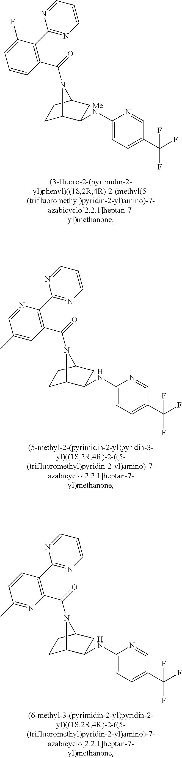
C1C2C([MeN]C3=CC=C(C(F)(F)F)C=N3)CC(C1)N2C(=O)C1=C(C2=NC=CC=N2)C(F)=CC=C1.C1C2C(NC3=CC=C(C(F)(F)F)C=N3)CC(C1)N2C(=O)C1=C(C2=NC=CC=N2)N=CC(C)=C1.C1C2C(NC3=CC=C(C(F)(F)F)C=N3)CC(C1)N2C(=O)C1=C(C2=NC=CC=N2)C=CC(C)=N1
